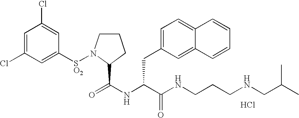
Cl.N(C(C(NCCCNCC(C)C)=O)CC1=CC=C2C(=C1)C=CC=C2)C(=O)C1N([SO2]C2=CC(Cl)=CC(Cl)=C2)CCC1
